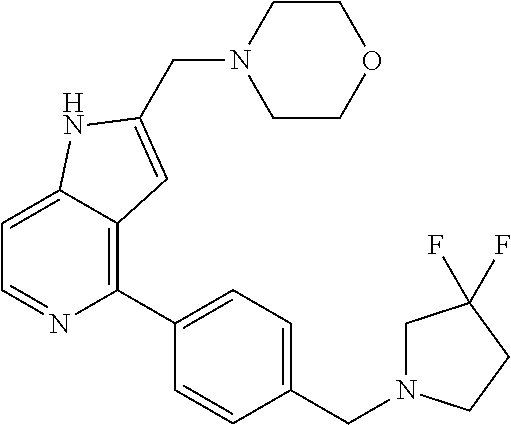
C1=C2C(=C(C3=CC=C(CN4CC(F)(F)CC4)C=C3)N=C1)C=C(CN1CCOCC1)N2
